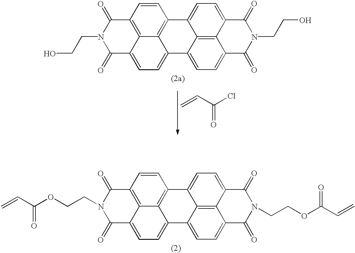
C12=CC=C3C4=C1C(=CC=C4C(=O)N(CCO)C3=O)C1=CC=C3C4=C(C=CC2=C14)C(=O)N(CCO)C3=O.C=CC(Cl)=O.C12=CC=C3C4=C1C(=CC=C4C(=O)N(CCOC(=O)C=C)C3=O)C1=CC=C3C4=C(C=CC2=C14)C(=O)N(CCOC(=O)C=C)C3=O
